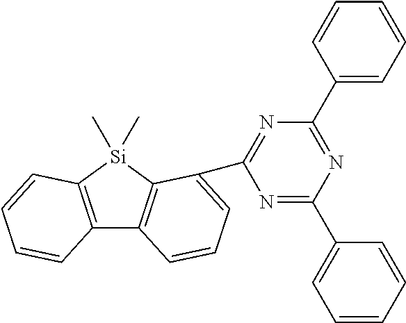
C12=C([Si](C)(C)C3=C1C=CC=C3C1=NC(C3=CC=CC=C3)=NC(C3=CC=CC=C3)=N1)C=CC=C2
